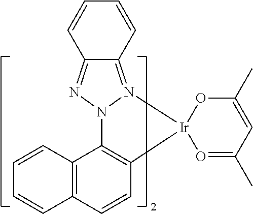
O1[Ir]2(C3=C(C4=C(C=CC=C4)C=C3)N3N=C4C=CC=CC4=N23)O=C(C)C=C1C
